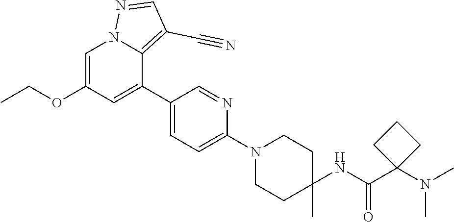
C1=C(OCC)C=C(C2=CC=C(N3CCC(C)(NC(C4(N(C)C)CCC4)=O)CC3)N=C2)C2=C(C#N)C=NN12
